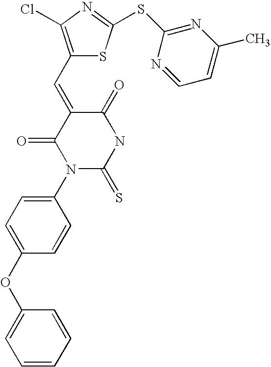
C1(OC2=CC=C(N3C(=S)NC(=O)C(=CC4=C(Cl)N=C(SC5=NC(C)=CC=N5)S4)C3=O)C=C2)=CC=CC=C1
